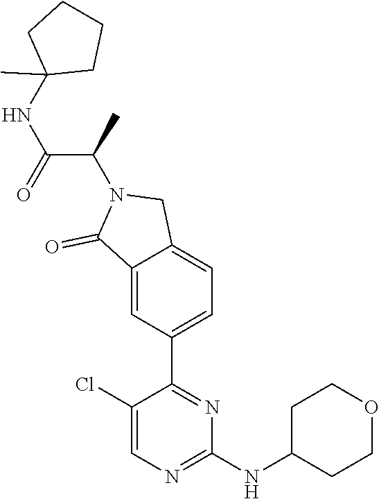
C1(NC(C(N2C(=O)C3=CC(C4=NC(NC5CCOCC5)=NC=C4Cl)=CC=C3C2)C)=O)(C)CCCC1
